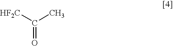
C(=O)([HF2C])C
